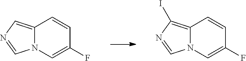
C12=CN=CN1C=C(F)C=C2.C12=C(I)N=CN1C=C(F)C=C2
